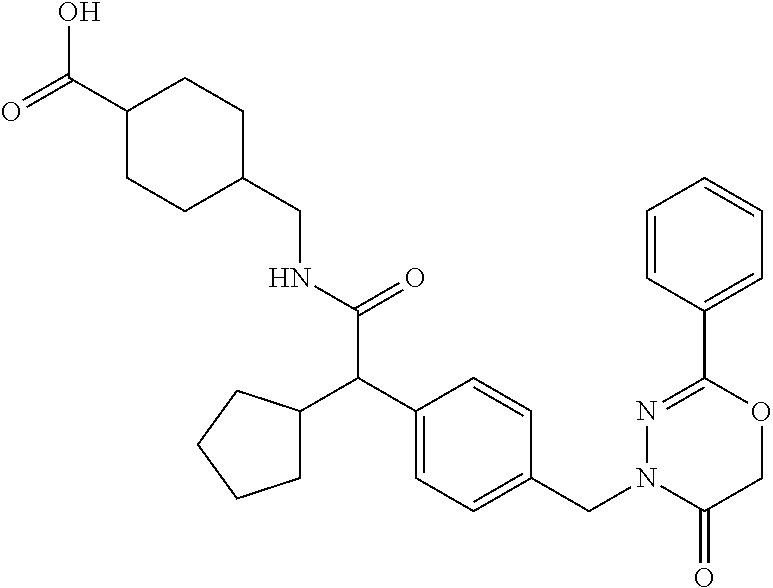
C(NC(=O)C(C1=CC=C(CN2C(=O)COC(C3=CC=CC=C3)=N2)C=C1)C1CCCC1)C1CCC(C(O)=O)CC1
